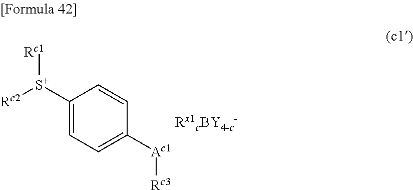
C1([S+]([Rc1])[Rc2])=CC=C([Ac1][Rc3])C=C1
